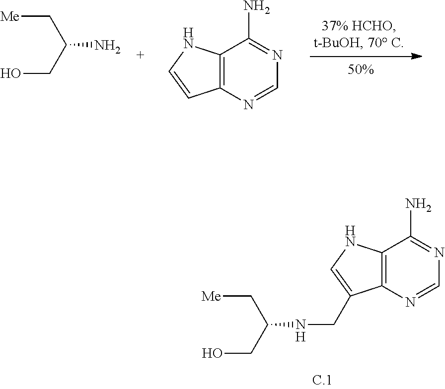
OCC(N)C[Me].C12=C(N=CN=C1N)C=CN2.OCC(NCC1=CNC2=C1N=CN=C2N)C[Me]
